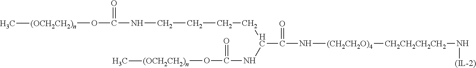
C(N[(CH2CH2O)4][CH2CH2CH2CH2]N[(IL-2)])(=O)C(CCCCNC(O[(OCH2CH2)n]C)=O)NC(O[(OCH2CH2)n]C)=O
